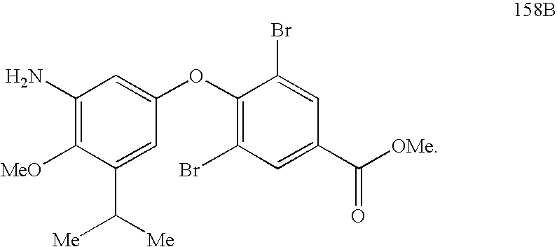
C1(N)=C([MeO])C(C([Me])[Me])=CC(OC2=C(Br)C=C(C([OMe])=O)C=C2Br)=C1
